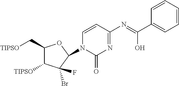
N1(C2C(Br)(F)C([TIPSO])C(C[TIPSO])O2)C(=O)N=C(N=C(C2=CC=CC=C2)O)C=C1
